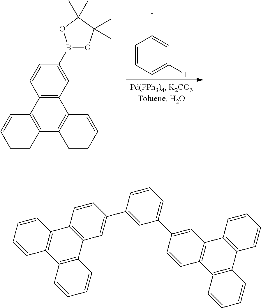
C12=C(C=C(B3OC(C)(C)C(C)(C)O3)C=C1)C1=C(C3=C2C=CC=C3)C=CC=C1.C1=CC=C(I)C=C1I.C1=CC2=C(C=C1C1=CC(C3=CC4=C(C5=C(C6=C4C=CC=C6)C=CC=C5)C=C3)=CC=C1)C1=C(C3=C2C=CC=C3)C=CC=C1
